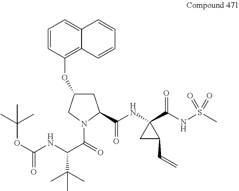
C1=CC(OC2CC(C(NC3(C(NS(C)(=O)=O)=O)CC3C=C)=O)N(C(=O)C(NC(OC(C)(C)C)=O)C(C)(C)C)C2)=C2C(=C1)C=CC=C2
